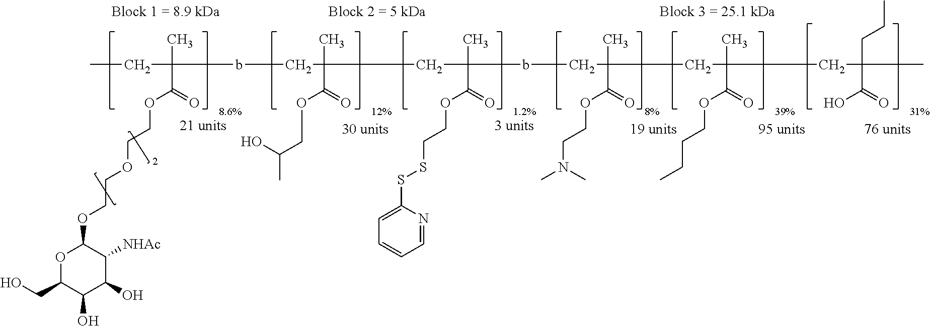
CC(bCC(C)(C(=O)OCC(C)O)CC(C)(C(=O)OCCSSC1=CC=CC=N1)bCC(C)(C(=O)OCCN(C)C)CC(C)(CC(CCC)(C)C(=O)O)C(=O)OCCCC)(CC)C(=O)OCCOCCOC1OC(CO)C(O)C(O)C1[NHAc]
